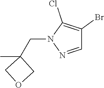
C1(Cl)=C(Br)C=NN1CC1(C)COC1
